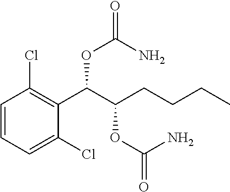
C1=CC=C(Cl)C(C(C(CCCC)OC(=O)N)OC(=O)N)=C1Cl
